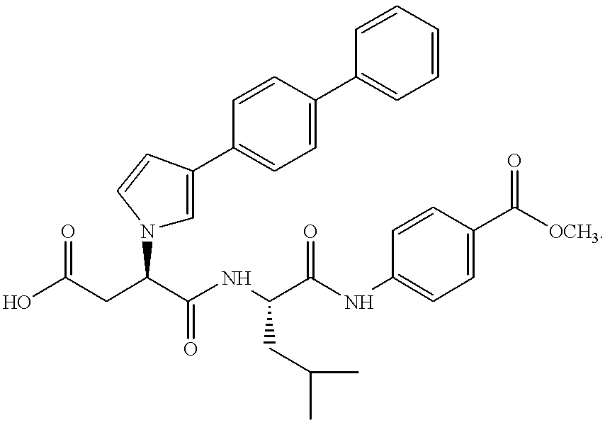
OC(CC(C(NC(C(NC1=CC=C(C([OCH3])=O)C=C1)=O)CC(C)C)=O)N1C=C(C2=CC=C(C3=CC=CC=C3)C=C2)C=C1)=O
